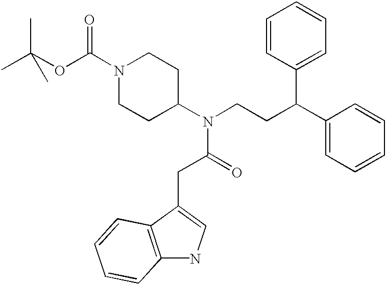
N1(C(OC(C)(C)C)=O)CCC(N(CCC(C2=CC=CC=C2)C2=CC=CC=C2)C(=O)CC2=CNC3=C2C=CC=C3)CC1
